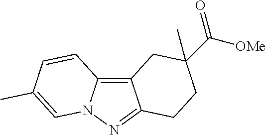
C12=C3N(N=C1CCC(C([OMe])=O)(C)C2)C=C(C)C=C3
